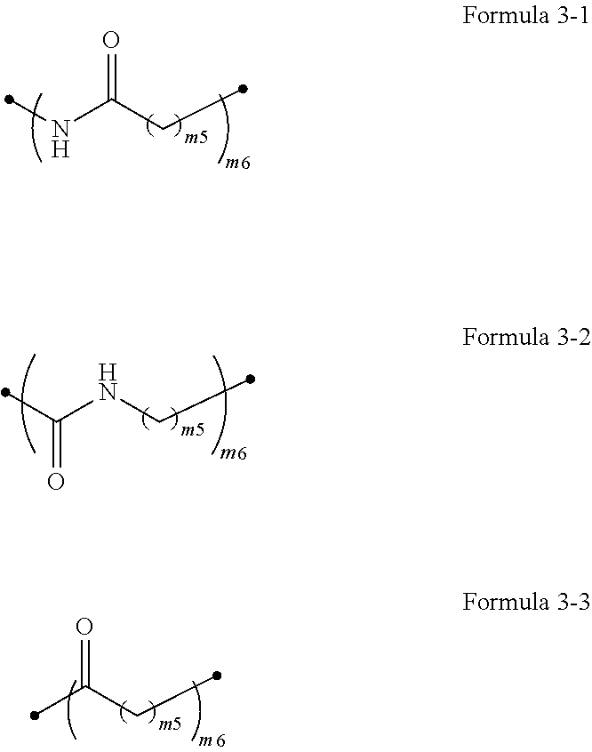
O=C(CC)NC.N(CC)C(C)=O.O=C(CC)C
